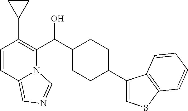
C1(C2=CSC3=C2C=CC=C3)CCC(C(C2=C(C3CC3)C=CC3=CN=CN23)O)CC1
